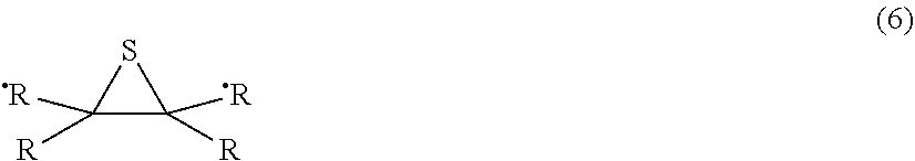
C1([R])([R])C([R])([R])S1
